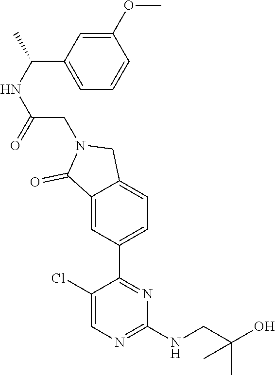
C1(Cl)=CN=C(NCC(O)(C)C)N=C1C1=CC=C2C(=C1)C(=O)N(CC(NC(C1=CC=CC(OC)=C1)C)=O)C2
